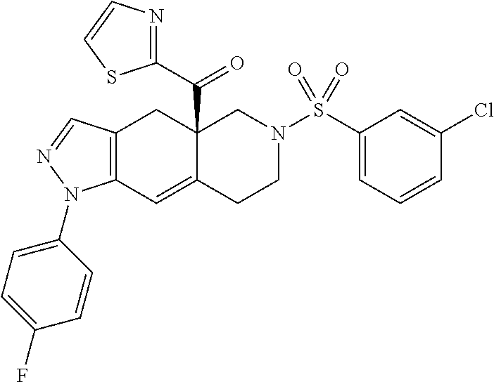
C12(C(C3=NC=CS3)=O)C(=CC3=C(C1)C=NN3C1=CC=C(F)C=C1)CCN(S(C1=CC=CC(Cl)=C1)(=O)=O)C2
